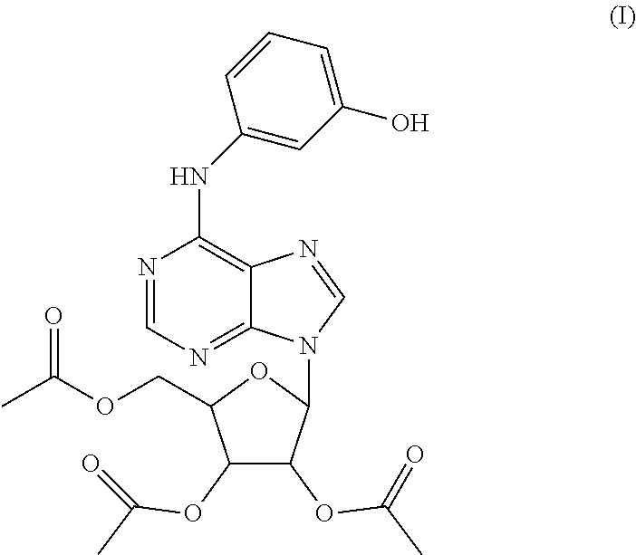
N1=CN=C2C(=C1NC1=CC(O)=CC=C1)N=CN2C1C(OC(=O)C)C(OC(=O)C)C(COC(C)=O)O1
